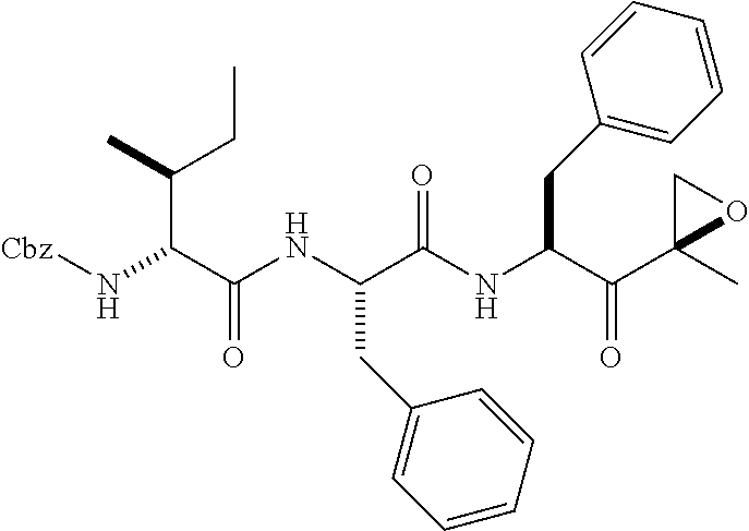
[Cbz]NC(C(NC(C(NC(C(C1(C)OC1)=O)CC1=CC=CC=C1)=O)CC1=CC=CC=C1)=O)C(C)CC
